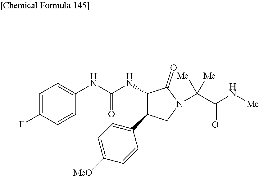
C1=C(F)C=CC(NC(NC2C(=O)N(C(C(=O)N[Me])([Me])[Me])CC2C2=CC=C([MeO])C=C2)=O)=C1
